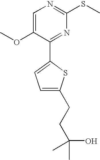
C1=C(OC)C(C2=CC=C(CCC(C)(O)C)S2)=NC(SC)=N1
